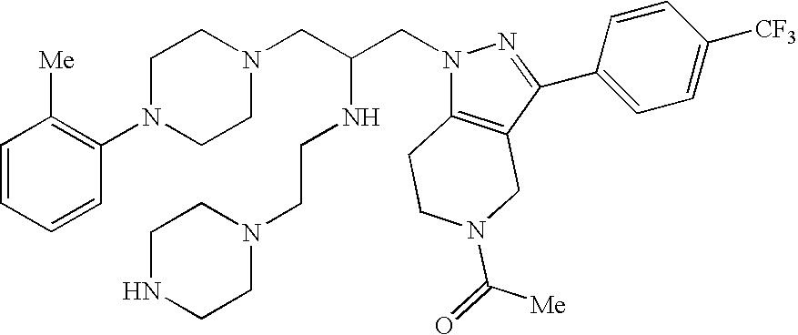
C1=CC=CC(N2CCN(CC(CN3C4=C(C(C5=CC=C([CF3])C=C5)=N3)CN(C([Me])=O)CC4)NCCN3CCNCC3)CC2)=C1[Me]
